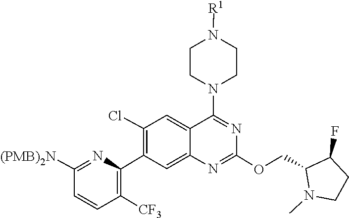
O(C1=NC2=CC(C3=C([CF3])C=CC([(PMB)2N])=N3)=C(Cl)C=C2C(N2CCN([R1])CC2)=N1)CC1N(C)CCC1F
